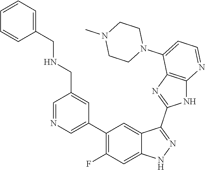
C1=NC=C(C2=C(F)C=C3C(=C2)C(C2=NC4=C(N2)N=CC=C4N2CCN(C)CC2)=NN3)C=C1CNCC1=CC=CC=C1
